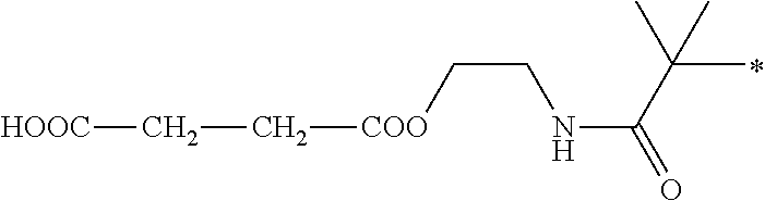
C(C[COO]CC[HOOC])NC(=O)C(C)(C)C
